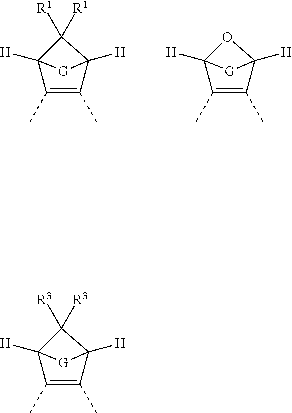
C12([H])C(C)=C(C)C([H])(C1([R1])[R1])[G]2.C12([H])C(C)=C(C)C([H])(O1)[G]2.C12([H])C(C)=C(C)C([H])(C1([R3])[R3])[G]2
